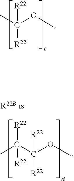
COC(C)([R22])[R22].COC(C(C)([R22])[R22])([R22])[R22]
